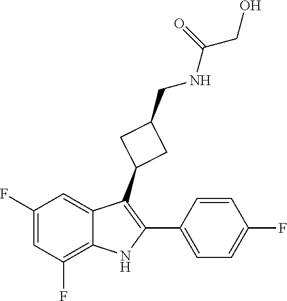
C1=CC(F)=CC=C1C1=C(C2CC(CNC(=O)CO)C2)C2=CC(F)=CC(F)=C2N1
